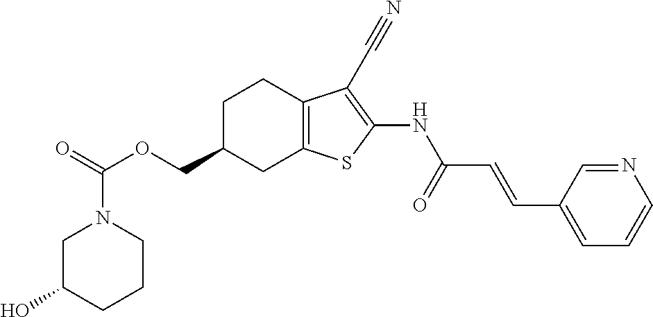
O(CC1CC2=C(CC1)C(C#N)=C(NC(C=CC1=CC=CN=C1)=O)S2)C(N1CC(O)CCC1)=O
